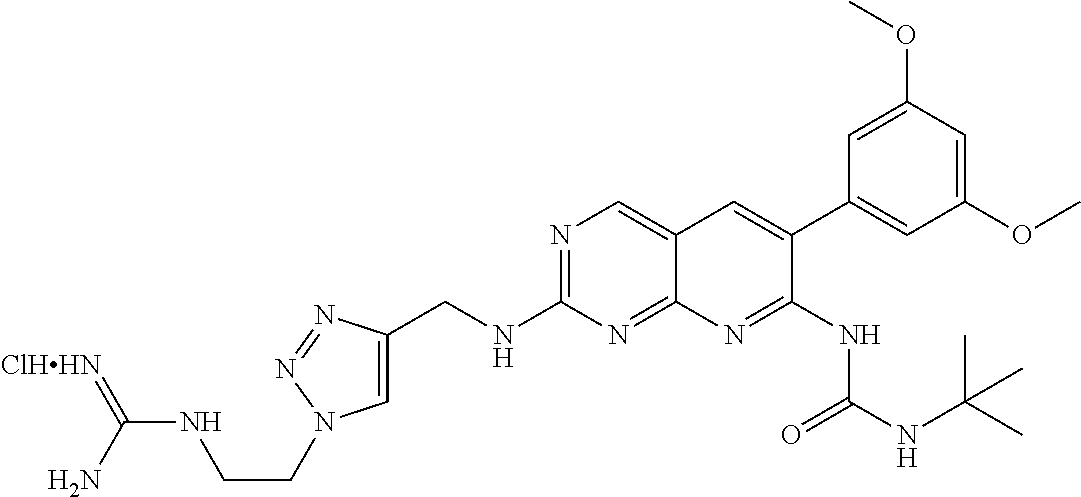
C1(CNC2=NC=C3C(=N2)N=C(NC(NC(C)(C)C)=O)C(C2=CC(OC)=CC(OC)=C2)=C3)=CN(CCNC(=[ClHHN])N)N=N1
